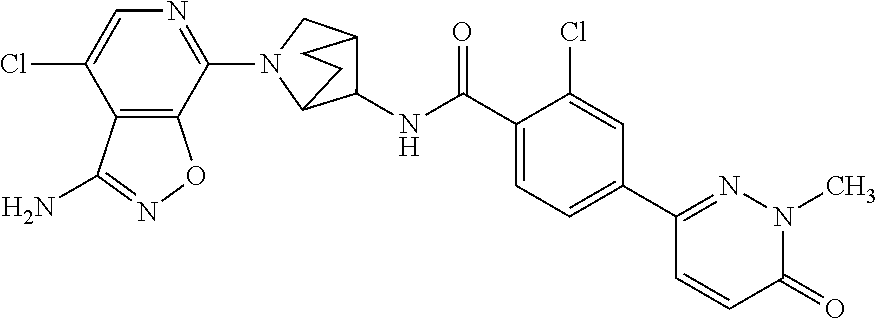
C1(N2C3C(NC(C4=CC=C(C5=NN(C)C(=O)C=C5)C=C4Cl)=O)C(C2)CC3)=NC=C(Cl)C2=C1ON=C2N
